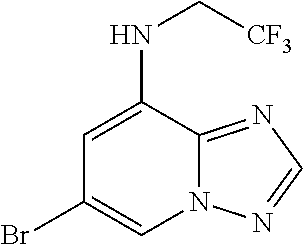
C1=C(NC[CF3])C2=NC=NN2C=C1Br
